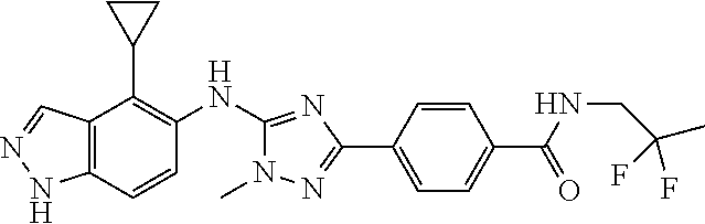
C12=C(C=CC(NC3=NC(C4=CC=C(C(=O)NCC(F)(C)F)C=C4)=NN3C)=C1C1CC1)NN=C2
